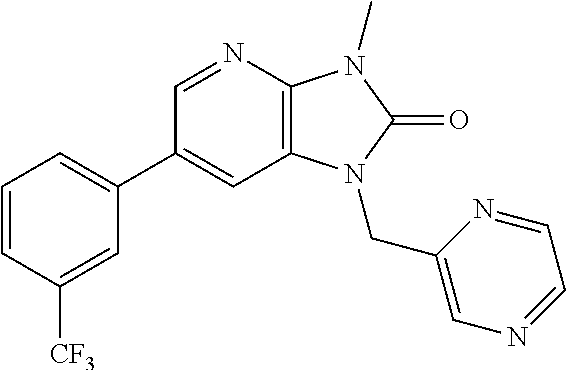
C1(C2=CC=CC([CF3])=C2)=CC2=C(N=C1)N(C)C(=O)N2CC1=CN=CC=N1
